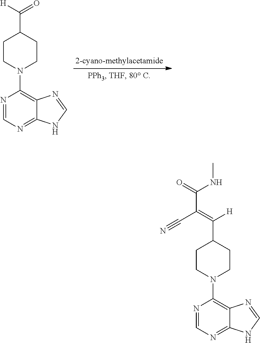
C1CN(C2=C3C(=NC=N2)NC=N3)CCC1C(=O)[H].C1CN(C2=C3C(=NC=N2)NC=N3)CCC1C([H])=C(C#N)C(NC)=O
